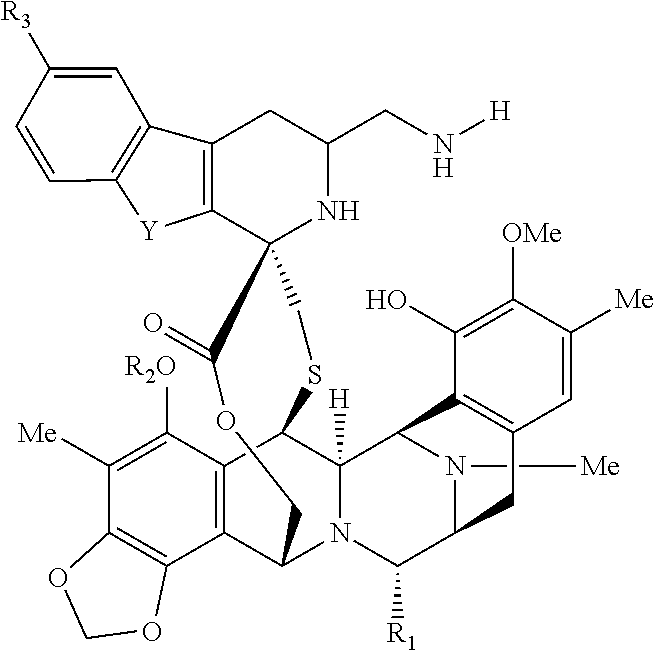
C12=C(C3(NC(CN[H])C1)C(=O)OCC1C4=C(C(SC3)C3([H])N1C([R1])C1N([Me])C3C3=C(C1)C=C([Me])C([OMe])=C3O)C([R2O])=C([Me])C1=C4OCO1)[Y]C1=C2C=C([R3])C=C1
